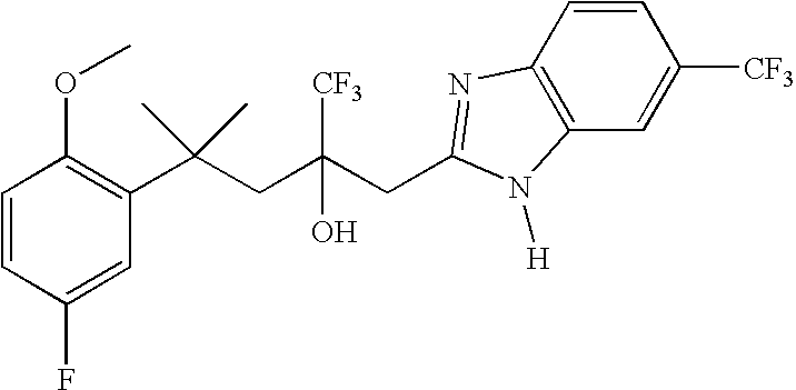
C1(F)=CC(C(CC(CC2=NC3=C(C=C([CF3])C=C3)N2[H])([CF3])O)(C)C)=C(OC)C=C1
